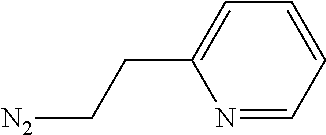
N1=CC=CC=C1CC[N2]
